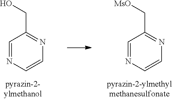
C1=NC=CN=C1CO.C1=NC=CN=C1C[MsO]
